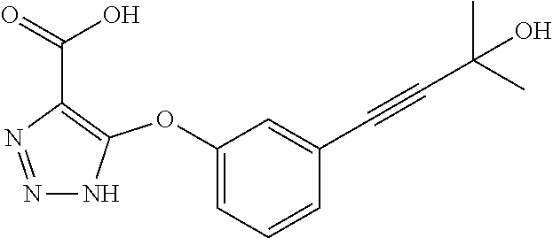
C1(OC2=C(C(=O)O)N=NN2)=CC=CC(C#CC(C)(C)O)=C1
